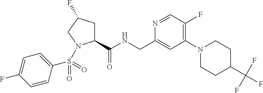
C1(C(NCC2=CC(N3CCC(C(F)(F)F)CC3)=C(F)C=N2)=O)CC(F)CN1S(C1=CC=C(F)C=C1)(=O)=O
